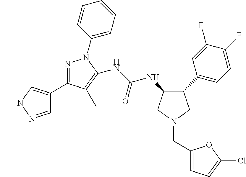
C1(NC(NC2=C(C)C(C3=CN(C)N=C3)=NN2C2=CC=CC=C2)=O)C(C2=CC=C(F)C(F)=C2)CN(CC2=CC=C(Cl)O2)C1
